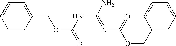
C1=CC(COC(=O)NC(N)=NC(=O)OCC2=CC=CC=C2)=CC=C1
